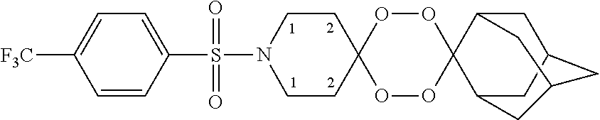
C12CC3CC(CC(C1)C3)C21OOC2(CCN(S(C3=CC=C([F3C])C=C3)(=O)=O)CC2)OO1
